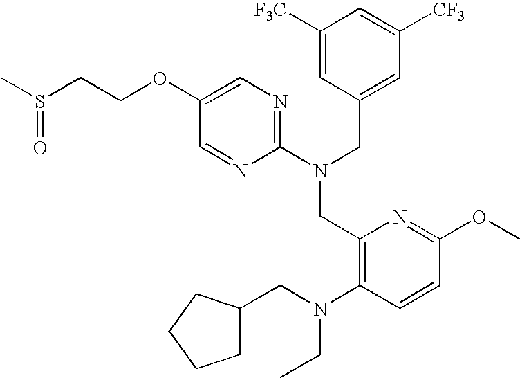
C1(OCCS(C)=O)=CN=C(N(CC2=CC([CF3])=CC([F3C])=C2)CC2=C(N(CC3CCCC3)CC)C=CC(OC)=N2)N=C1
